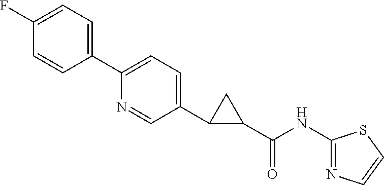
C1(F)=CC=C(C2=CC=C(C3C(C(NC4=NC=CS4)=O)C3)C=N2)C=C1
